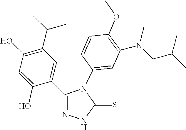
C1(O)=C(C(C)C)C=C(C2=NNC(=S)N2C2=CC(N(CC(C)C)C)=C(OC)C=C2)C(O)=C1
